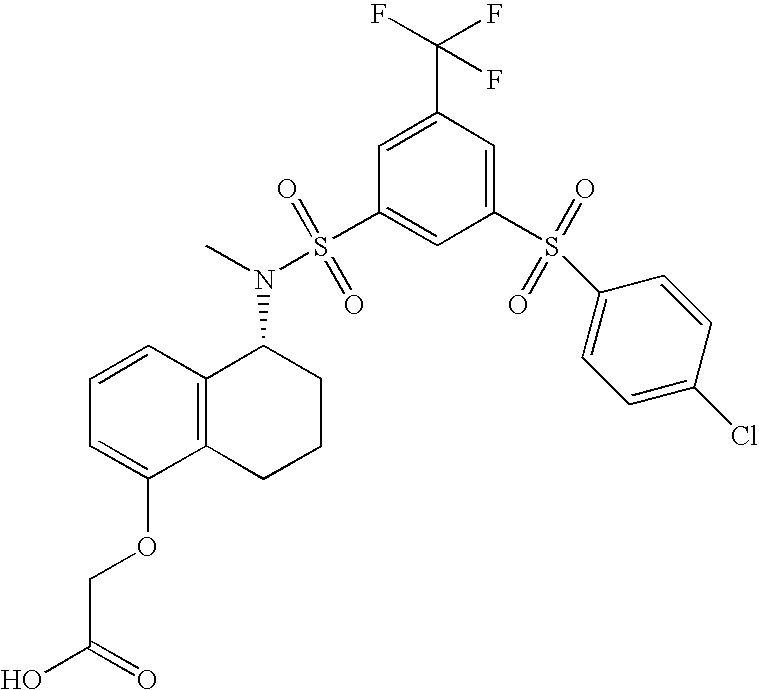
C1=C(OCC(O)=O)C2=C(C=C1)C(N(S(C1=CC(S(C3=CC=C(Cl)C=C3)(=O)=O)=CC(C(F)(F)F)=C1)(=O)=O)C)CCC2
